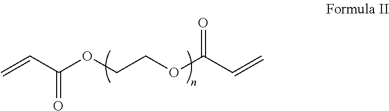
C=CC(OCCOC(C=C)=O)=O
